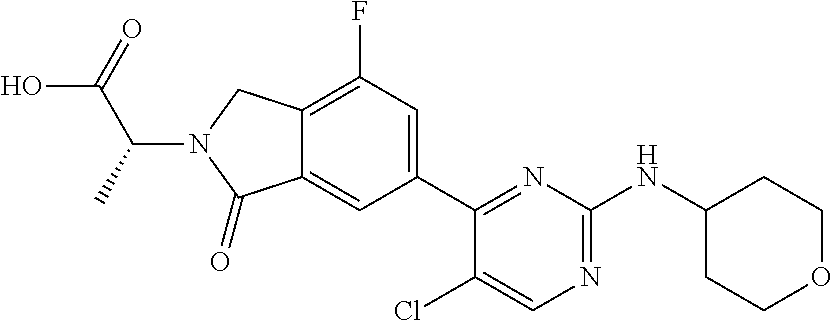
OC(=O)C(C)N1C(=O)C2=CC(C3=NC(NC4CCOCC4)=NC=C3Cl)=CC(F)=C2C1
